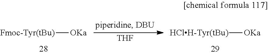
[Fmoc-Tyr(tBu)][OKa].[THF].[HClH-Tyr(tBu)][OKa]
